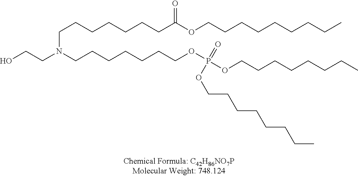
C(CCCCCCC(OCCCCCCCCC)=O)N(CCO)CCCCCCCOP(OCCCCCCCC)(=O)OCCCCCCCC
